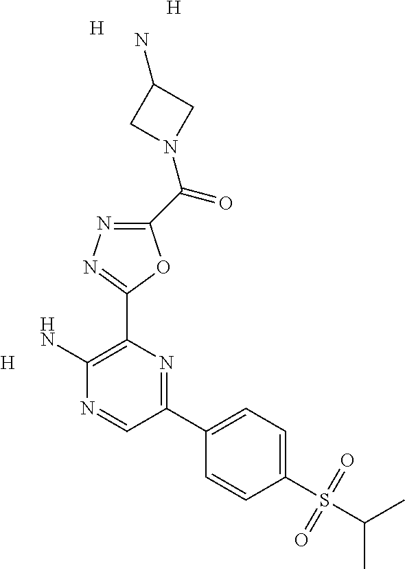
C1(C(=O)N2CC(N)C2)=NN=C(C2=C(N)N=CC(C3=CC=C(S(C(C)C)(=O)=O)C=C3)=N2)O1.[H].[H].[H]
